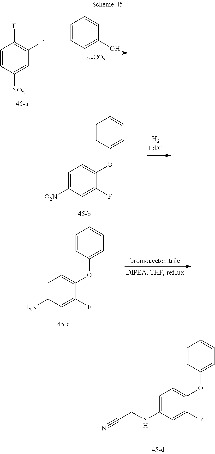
C1=C(NCC#N)C=C(F)C(OC2=CC=CC=C2)=C1.C1=CC([NO2])=CC(F)=C1F.C1=CC=C(O)C=C1.[K2CO3].C1=C([O2N])C=C(F)C(OC2=CC=CC=C2)=C1.C1=C(N)C=C(F)C(OC2=CC=CC=C2)=C1
